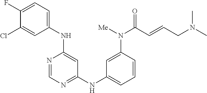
C1(F)=CC=C(NC2=CC(NC3=CC=CC(N(C(=O)C=CCN(C)C)[Me])=C3)=NC=N2)C=C1Cl
